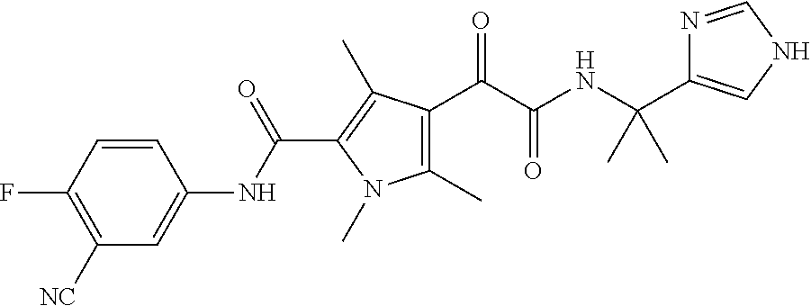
C1(C)=C(C(=O)C(=O)NC(C2=CNC=N2)(C)C)C(C)=C(C(NC2=CC([NC])=C(F)C=C2)=O)N1C
